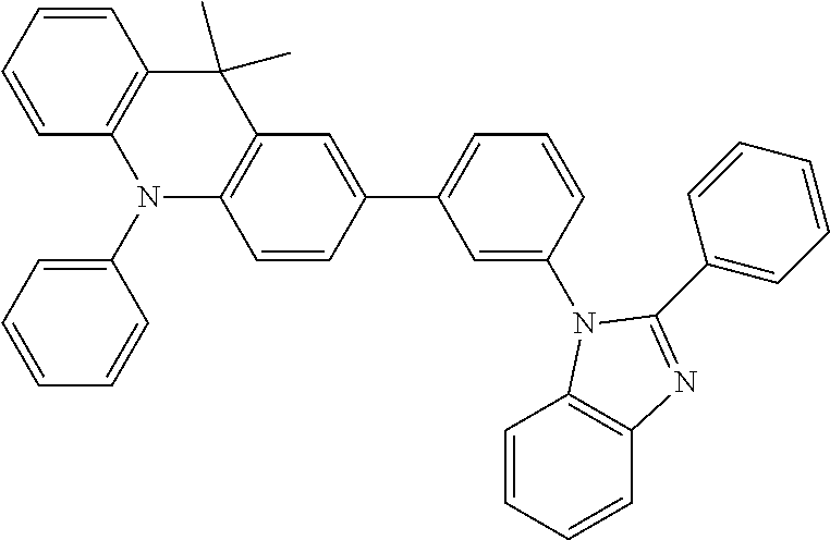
C1(C2=CC=CC(N3C4=C(C=CC=C4)N=C3C3=CC=CC=C3)=C2)=CC2=C(C=C1)N(C1=CC=CC=C1)C1=C(C=CC=C1)C2(C)C
